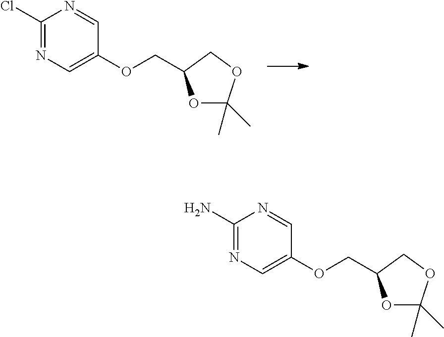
C1(Cl)=NC=C(OCC2OC(C)(C)OC2)C=N1.C1(N)=NC=C(OCC2OC(C)(C)OC2)C=N1
